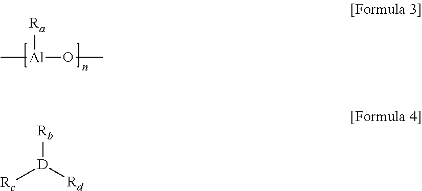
C[Al]([Ra])OC.[Rb][D]([Rd])[Rc]
